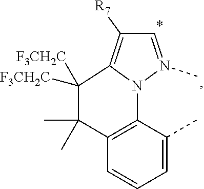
C1=C(C)C2=C(C=C1)C(C)(C)C([F3CH2C])([F3CH2C])C1=C([R7])C=N(C)N21
